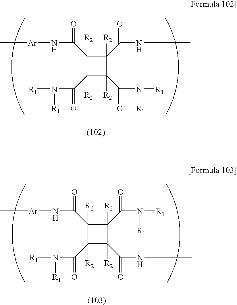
C[Ar]NC(C1([R2])C([R2])(C(=O)N([R1])[R1])C([R2])(C(N([R1])[R1])=O)C1(C(NC)=O)[R2])=O.C[Ar]NC(C1([R2])C([R2])(C(N([R1])[R1])=O)C([R2])(C(NC)=O)C1(C(N([R1])[R1])=O)[R2])=O
